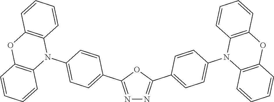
N1=C(C2=CC=C(N3C4=C(OC5=C3C=CC=C5)C=CC=C4)C=C2)OC(C2=CC=C(N3C4=C(OC5=C3C=CC=C5)C=CC=C4)C=C2)=N1
